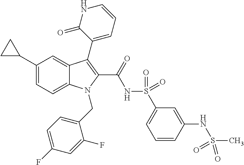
C1(C2CC2)=CC=C2C(=C1)C(C1=CC=CNC1=O)=C(C(=O)NS(=O)(=O)C1=CC=CC(NS(C)(=O)=O)=C1)N2CC1=CC=C(F)C=C1F
